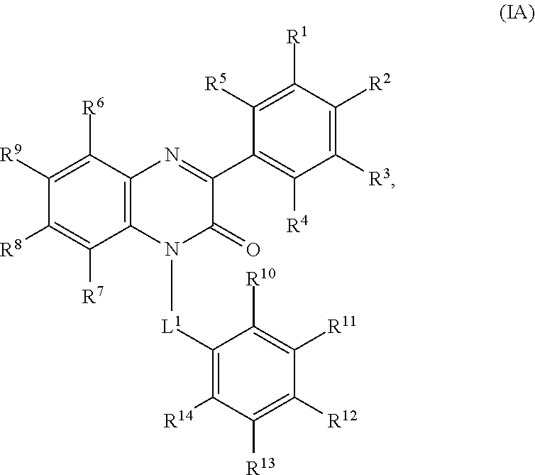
C12=C(C([R6])=C([R9])C([R8])=C1[R7])N=C(C1=C([R4])C([R3])=C([R2])C([R1])=C1[R5])C(=O)N2[L1]C1=C([R14])C([R13])=C([R12])C([R11])=C1[R10]
